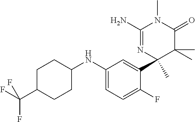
C1(NC2CCC(C(F)(F)F)CC2)=CC=C(F)C(C2(C)N=C(N)N(C)C(=O)C2(C)C)=C1
